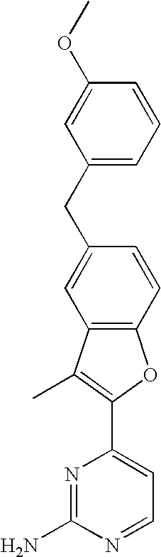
C12=C(C=CC(CC3=CC=CC(OC)=C3)=C1)OC(C1=CC=NC(N)=N1)=C2C
